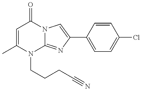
C1=C(C)N(CCCC#N)C2=NC(C3=CC=C(Cl)C=C3)=CN2C1=O
